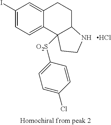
C1(I)=CC=C2C(=C1)CCC1C2([O2S]C2=CC=C(Cl)C=C2)CCN1.Cl
